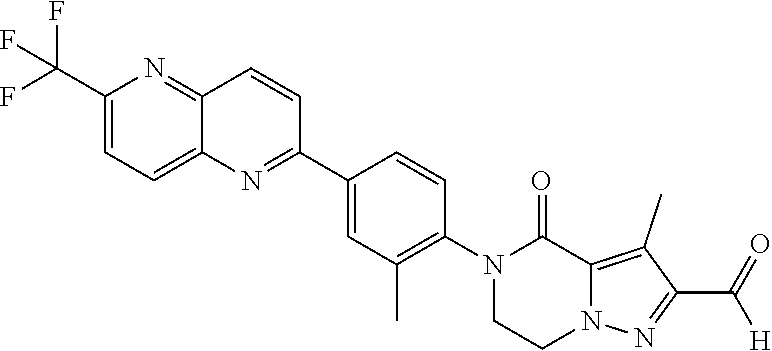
C1(C(F)(F)F)=CC=C2C(=N1)C=CC(C1=CC(C)=C(N3CCN4C(=C(C)C(C([H])=O)=N4)C3=O)C=C1)=N2
